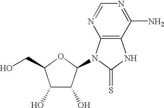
C1(O)C(O)C(N2C3=C(NC2=S)C(N)=NC=N3)OC1CO
